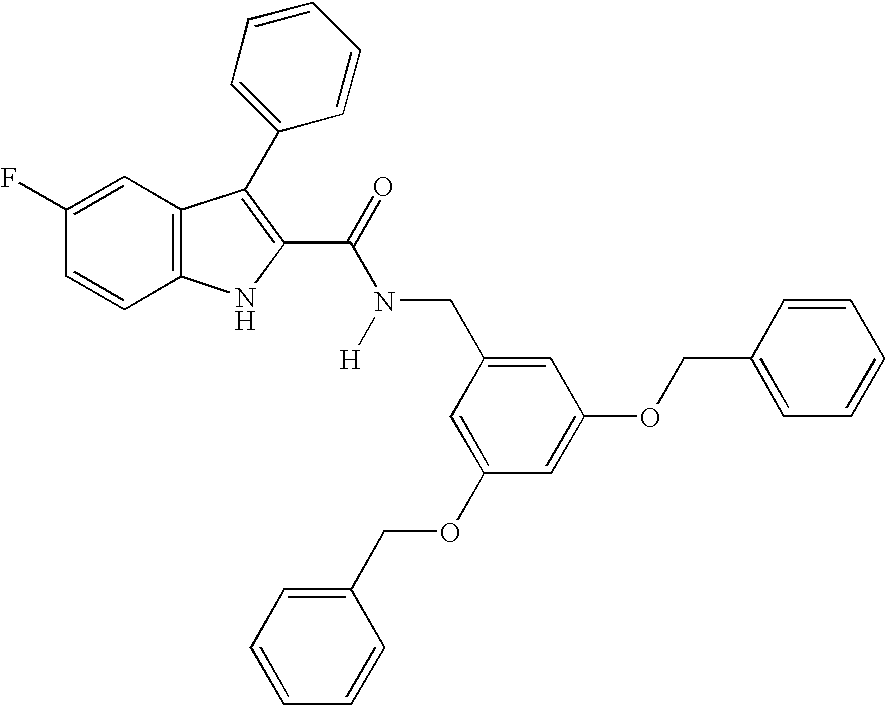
C1=C(F)C=CC2=C1C(C1=CC=CC=C1)=C(C(N(CC1=CC(OCC3=CC=CC=C3)=CC(OCC3=CC=CC=C3)=C1)[H])=O)N2
